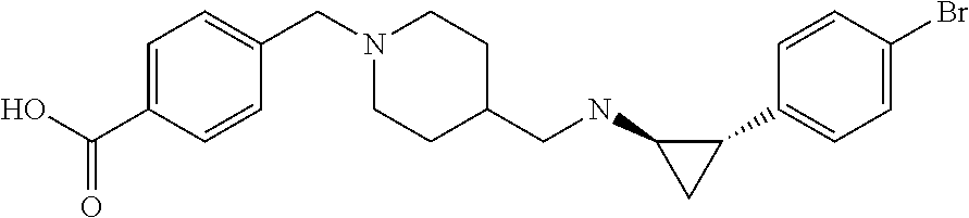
C1(C2=CC=C(Br)C=C2)C(NCC2CCN(CC3=CC=C(C(O)=O)C=C3)CC2)C1
